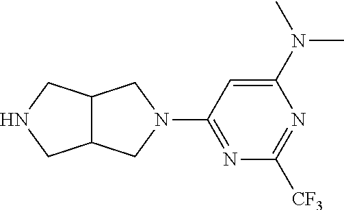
C12C(CNC1)CN(C1=NC([CF3])=NC(N(C)C)=C1)C2
